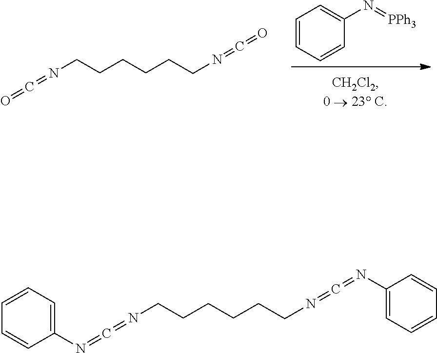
C(CCCCCN=C=O)N=C=O.C1=CC=CC(N=[PPh3])=C1.C(CCCCCN=C=NC1=CC=CC=C1)N=C=NC1=CC=CC=C1
